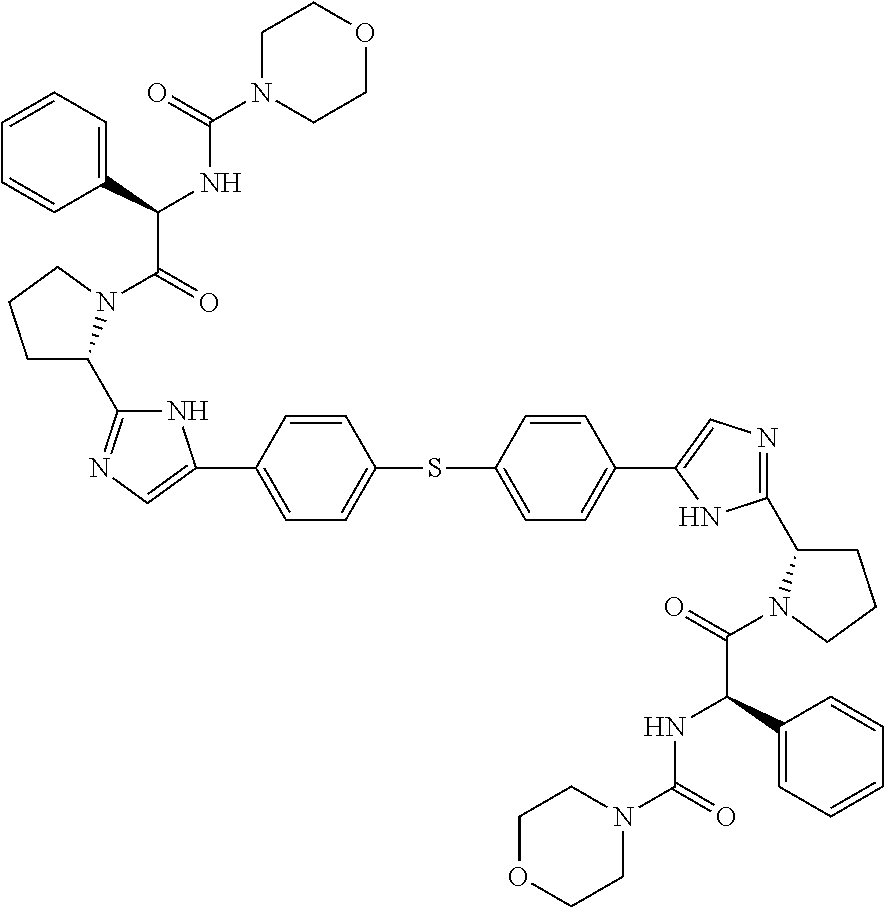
C1(C(C(=O)N2C(C3=NC=C(C4=CC=C(SC5=CC=C(C6=CN=C(C7CCCN7C(=O)C(C7=CC=CC=C7)NC(=O)N7CCOCC7)N6)C=C5)C=C4)N3)CCC2)NC(=O)N2CCOCC2)=CC=CC=C1
